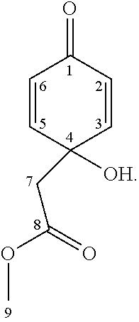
C1=CC([OH])(CC(OC)=O)C=CC1=O
